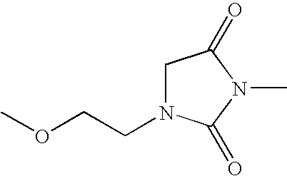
COCCN1CC(=O)N(C)C1=O
